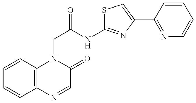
C(C(=O)NC1=NC(C2=NC=CC=C2)=CS1)N1C2=C(N=CC1=O)C=CC=C2
